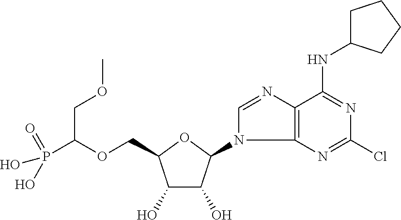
OP(C(OCC1C(O)C(O)C(N2C3=C(N=C2)C(NC2CCCC2)=NC(Cl)=N3)O1)COC)(=O)O
